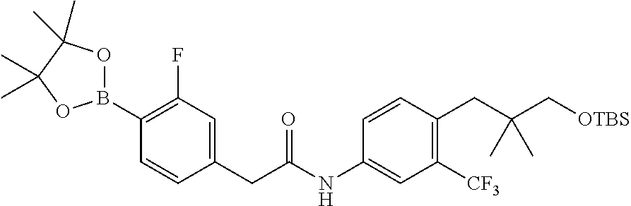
C1(B2OC(C)(C)C(C)(C)O2)=C(F)C=C(CC(NC2=CC([CF3])=C(CC(C[OTBS])(C)C)C=C2)=O)C=C1
